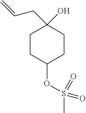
C1CC(OS(C)(=O)=O)CCC1(CC=C)O
